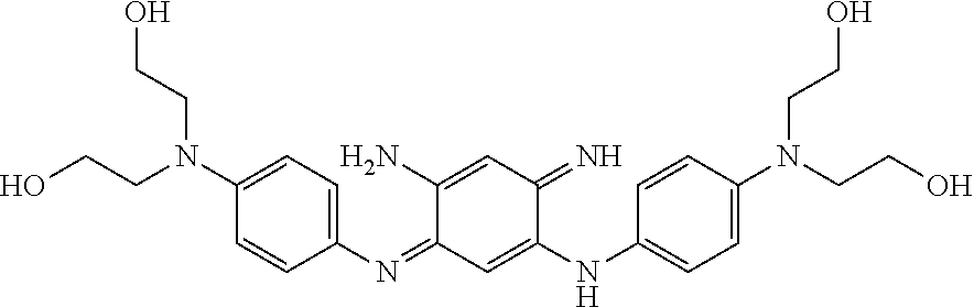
C1=C(N(CCO)CCO)C=CC(N=C2C=C(NC3=CC=C(N(CCO)CCO)C=C3)C(=N)C=C2N)=C1
